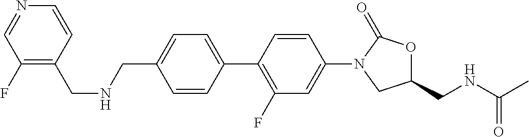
C1(F)=C(CNCC2=CC=C(C3=C(F)C=C(N4CC(CNC(C)=O)OC4=O)C=C3)C=C2)C=CN=C1
